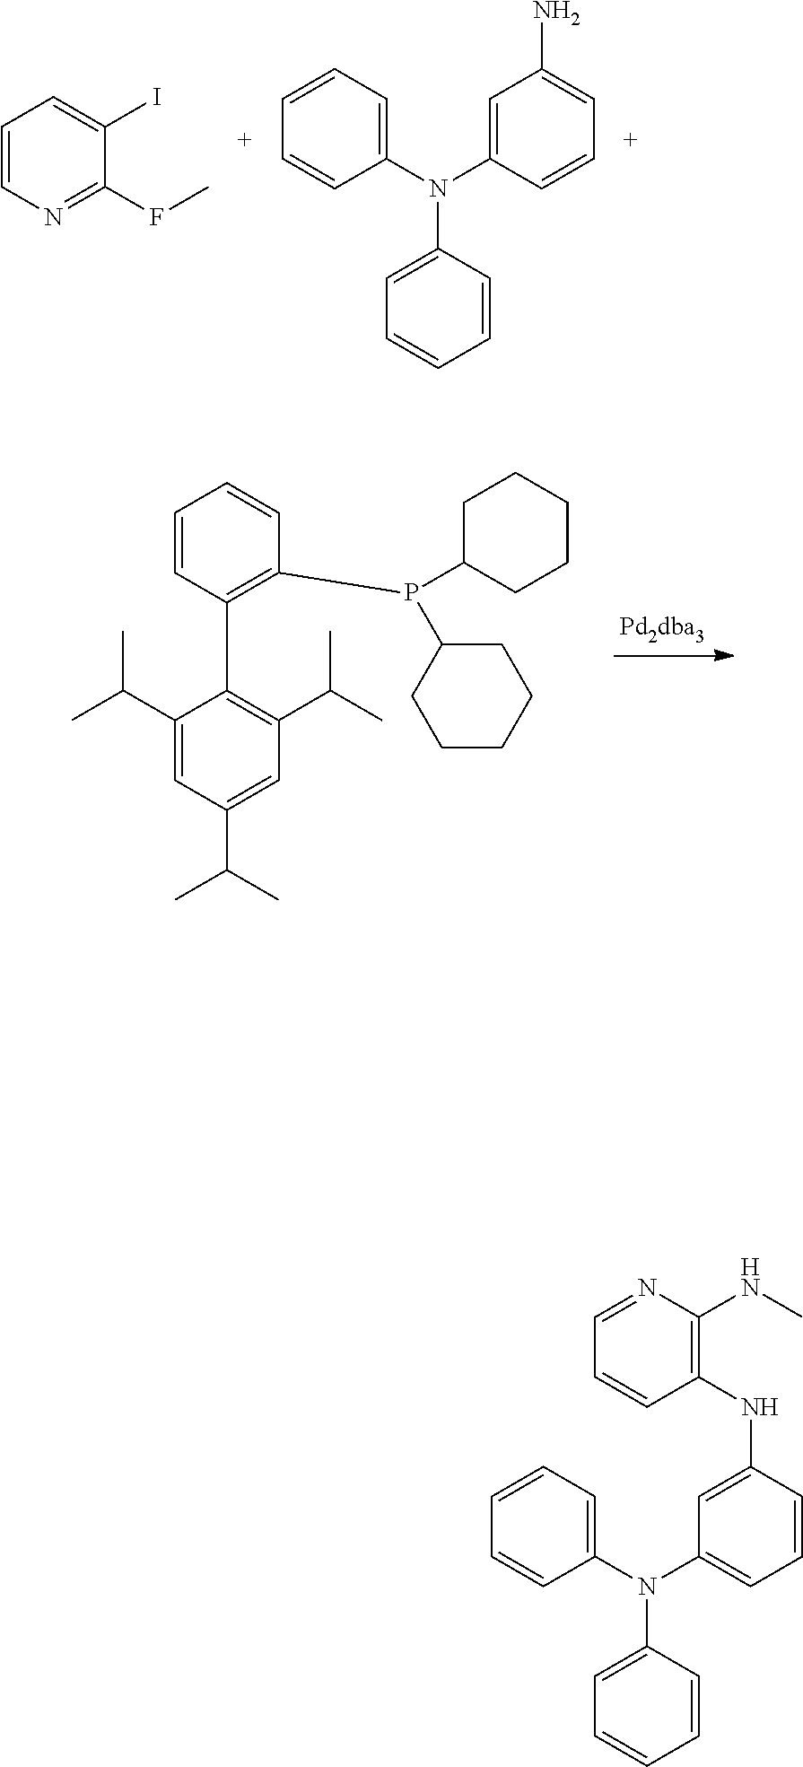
C1=CN=C(FC)C(I)=C1.C1=CC=CC(N(C2=CC=CC=C2)C2=CC(N)=CC=C2)=C1.C1=CC(C2=C(C(C)C)C=C(C(C)C)C=C2C(C)C)=C(P(C2CCCCC2)C2CCCCC2)C=C1.N(C)C1=C(NC2=CC(N(C3=CC=CC=C3)C3=CC=CC=C3)=CC=C2)C=CC=N1
